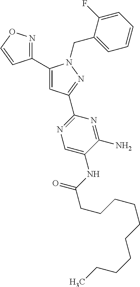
C1(C2=CC(C3=NC=C(NC(=O)CCCCCCCCCC)C(N)=N3)=NN2CC2=CC=CC=C2F)=NOC=C1
